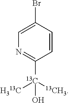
[H313C][13C](C1=NC=C(Br)C=C1)([13CH3])O
